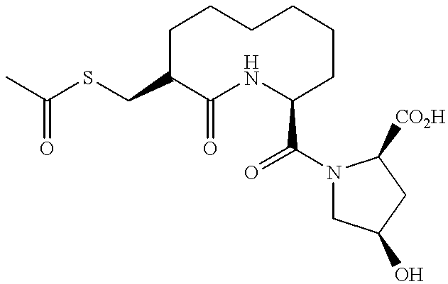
C1C(CSC(C)=O)C(=O)NC(C(=O)N2CC(O)CC2[CO2H])CCCCC1
